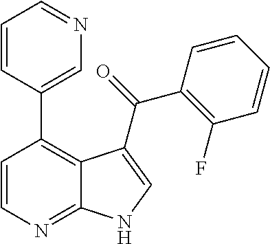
C1=C(C2=C3C(=NC=C2)NC=C3C(C2=C(F)C=CC=C2)=O)C=CC=N1
